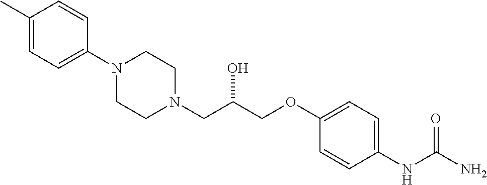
C1(C)=CC=C(N2CCN(CC(COC3=CC=C(NC(N)=O)C=C3)O)CC2)C=C1
